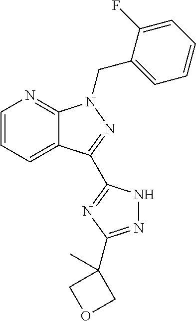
C1=CC=C2C(=N1)N(CC1=CC=CC=C1F)N=C2C1=NC(C2(C)COC2)=NN1
